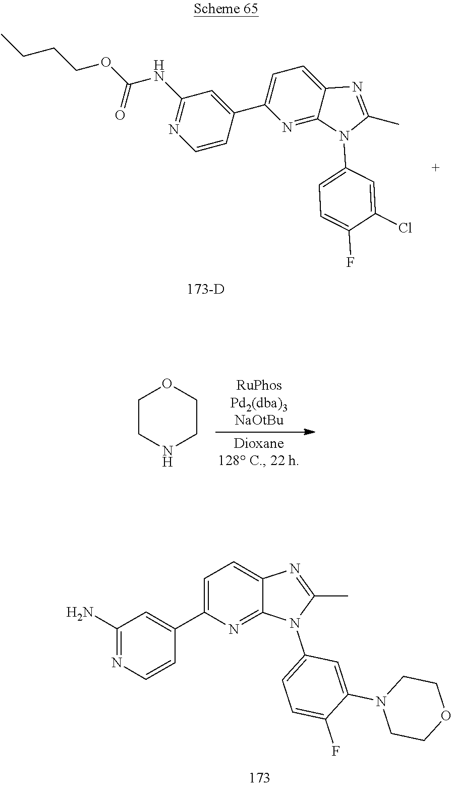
C(OC(=O)NC1=NC=CC(C2=CC=C3C(=N2)N(C2=CC=C(F)C(Cl)=C2)C(C)=N3)=C1)CCC.C1CNCCO1.N1=C(N)C=C(C2=CC=C3C(=N2)N(C2=CC=C(F)C(N4CCOCC4)=C2)C(C)=N3)C=C1
